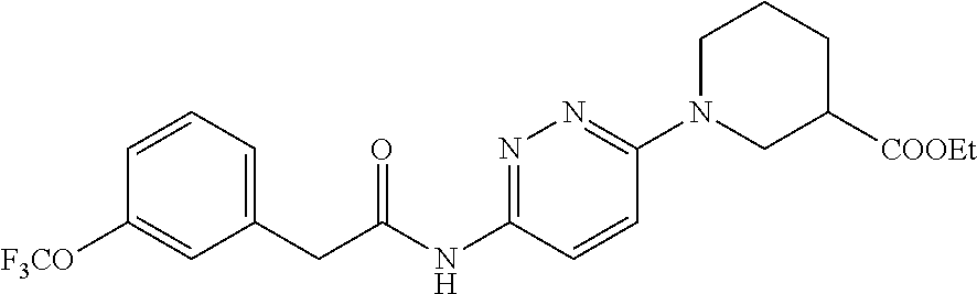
C1=CC=C(CC(NC2=NN=C(N3CC([COOEt])CCC3)C=C2)=O)C=C1[F3CO]
